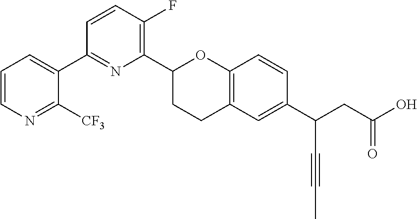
C1(C2CCC3=C(O2)C=CC(C(CC(O)=O)C#CC)=C3)=C(F)C=CC(C2=CC=CN=C2[CF3])=N1
